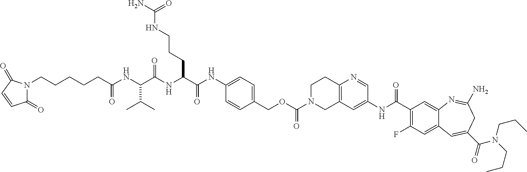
C1C2=C(CCN1C(OCC1=CC=C(NC(C(NC(C(NC(CCCCCN3C(=O)C=CC3=O)=O)C(C)C)=O)CCCNC(N)=O)=O)C=C1)=O)N=CC(NC(C1=C(F)C=C3C(=C1)N=C(N)CC(C(=O)N(CCC)CCC)=C3)=O)=C2
